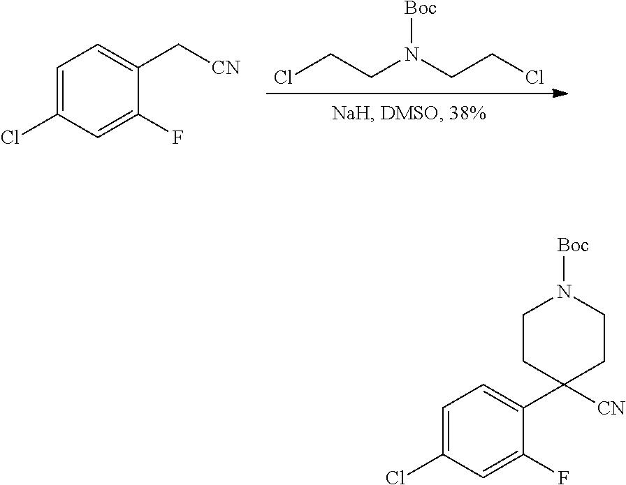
ClCCN(CCCl)[Boc].C1=C(Cl)C=C(F)C(C[CN])=C1.C1=C(Cl)C=C(F)C(C2([CN])CCN([Boc])CC2)=C1
